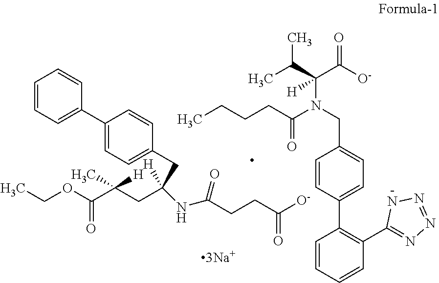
C1=CC=C(C2=CC=C(CC([H])(CC(C(OCC)=O)(C)[H])NC(CCC([O-])=O)=O)C=C2)C=C1.C1=CC(C2=C(C3=NN=NN3)C=CC=C2)=CC=C1CN(C(CCCC)=O)C(C([O-])=O)(C(C)C)[H]
